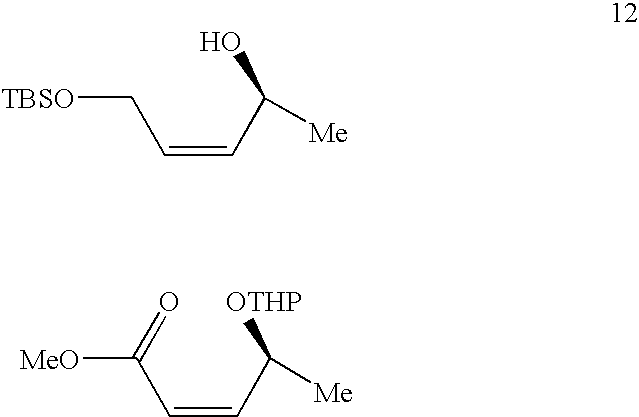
C(=CC([Me])O)C[TBSO].C(=CC([Me])[OTHP])C([MeO])=O
